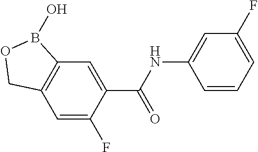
C12=C(C=C(F)C(C(NC3=CC(F)=CC=C3)=O)=C1)COB2O
